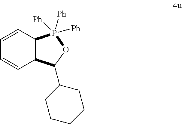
C1=CC2=C(C=C1)C(C1CCCCC1)OP2([Ph])([Ph])[Ph]
